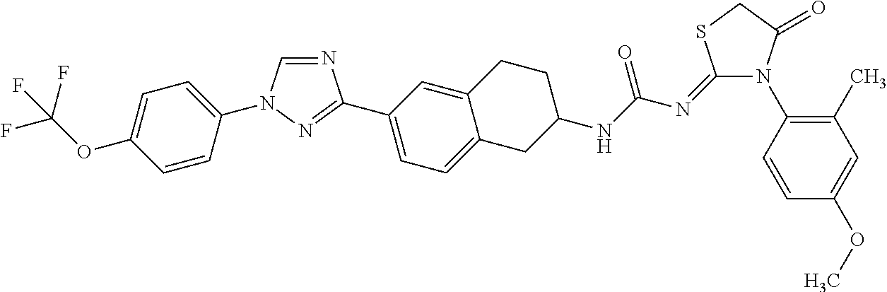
C1=CC(N2C=NC(C3=CC=C4C(=C3)CCC(NC(N=C3N(C5=C(C)C=C(OC)C=C5)C(=O)CS3)=O)C4)=N2)=CC=C1OC(F)(F)F
